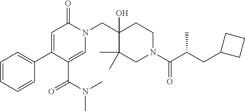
N1(CC2(O)C(C)(C)CN(C(=O)C(C)CC3CCC3)CC2)C(=O)C=C(C2=CC=CC=C2)C(C(N(C)C)=O)=C1
